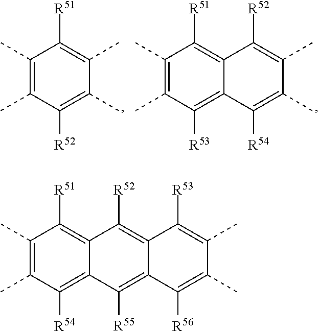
C1(C)=C(C)C([R52])=C(C)C(C)=C1[R51].C1(C)=C(C)C([R53])=C2C(=C1[R51])C([R52])=C(C)C(C)=C2[R54].C1(C)=C(C)C([R54])=C2C(=C1[R51])C([R52])=C1C(=C2[R55])C([R56])=C(C)C(C)=C1[R53]
